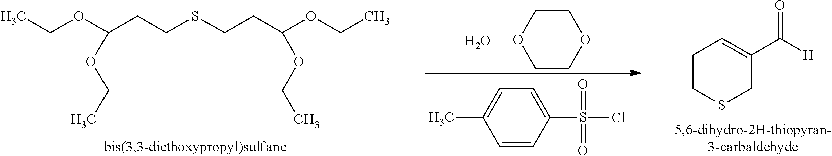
C1SCC(C([H])=O)=CC1.C1COCCO1.O.C1=CC(S(=O)(Cl)=O)=CC=C1C.CCOC(CCSCCC(OCC)OCC)OCC
